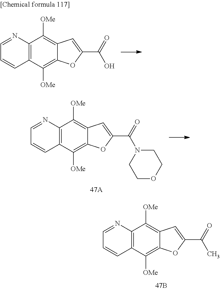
C12=C(C([OMe])=C3C(=C1[OMe])C=C(C(=O)N1CCOCC1)O3)C=CC=N2.C12=C(C([OMe])=C3C(=C1[OMe])C=C(C(=O)C)O3)C=CC=N2.C12=C(C([OMe])=C3C(=C1[OMe])C=C(C(=O)O)O3)C=CC=N2
